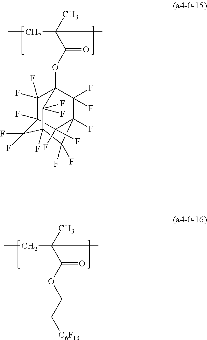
CCC(C)(C)C(OC12C(F)(F)C3(F)C(F)(F)C(F)(C(F)(F)C(F)(C1(F)F)C3(F)F)C2(F)F)=O.CCC(C)(C)C(OCC[C6F13])=O
